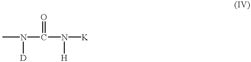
CN(C(N([K])[H])=O)[D]
